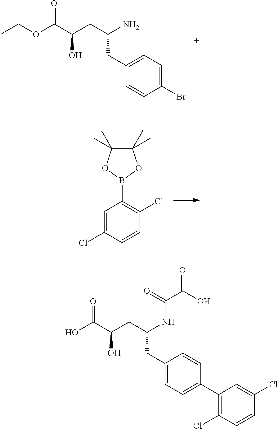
CCOC(C(CC(N)CC1=CC=C(Br)C=C1)O)=O.CC1(C)C(C)(C)OB(C2=C(Cl)C=CC(Cl)=C2)O1.OC(C(CC(NC(C(O)=O)=O)CC1=CC=C(C2=C(Cl)C=CC(Cl)=C2)C=C1)O)=O
